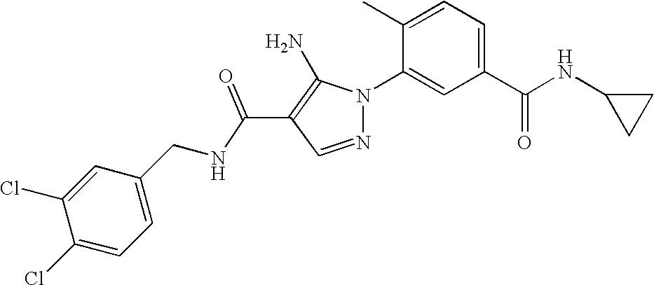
C(C1=C(N)N(C2=CC(C(NC3CC3)=O)=CC=C2C)N=C1)(=O)NCC1=CC=C(Cl)C(Cl)=C1
